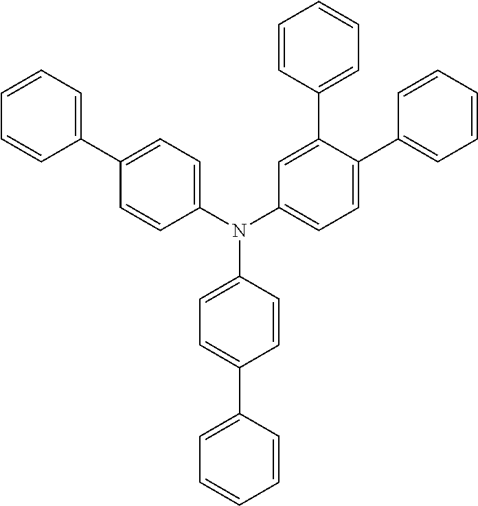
N(C1=CC=C(C2=CC=CC=C2)C=C1)(C1=CC=C(C2=CC=CC=C2)C(C2=CC=CC=C2)=C1)C1=CC=C(C2=CC=CC=C2)C=C1
